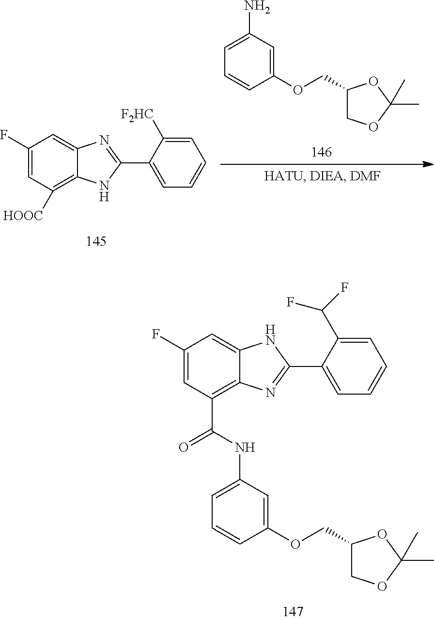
C1=C(N)C=C(OCC2COC(C)(C)O2)C=C1.C1(F)=CC([HOOC])=C2C(=C1)N=C(C1=CC=CC=C1[F2HC])N2.C1(F)=CC(C(=O)NC2=CC=CC(OCC3COC(C)(C)O3)=C2)=C2C(=C1)NC(C1=CC=CC=C1C(F)F)=N2
